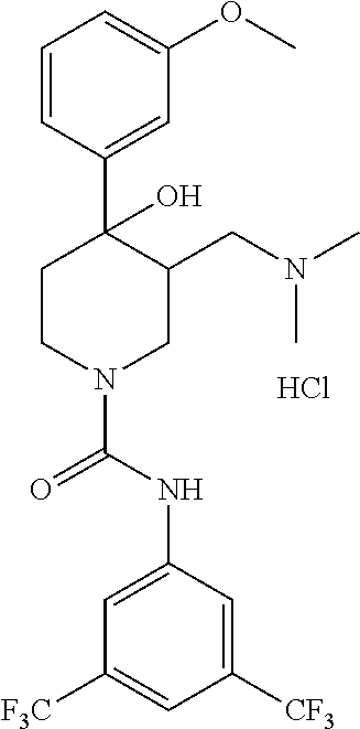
C1=CC(C2(O)CCN(C(NC3=CC([F3C])=CC([CF3])=C3)=O)CC2CN(C)C)=CC(OC)=C1.Cl
